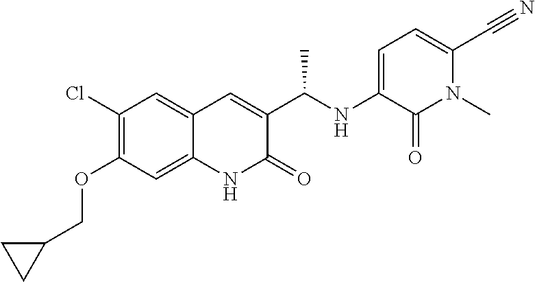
C1(Cl)=C(OCC2CC2)C=C2C(=C1)C=C(C(NC1=CC=C(C#N)N(C)C1=O)C)C(=O)N2
